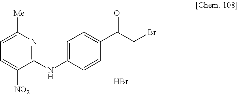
C1(NC2=CC=C(C(CBr)=O)C=C2)=NC([Me])=CC=C1[NO2].Br
